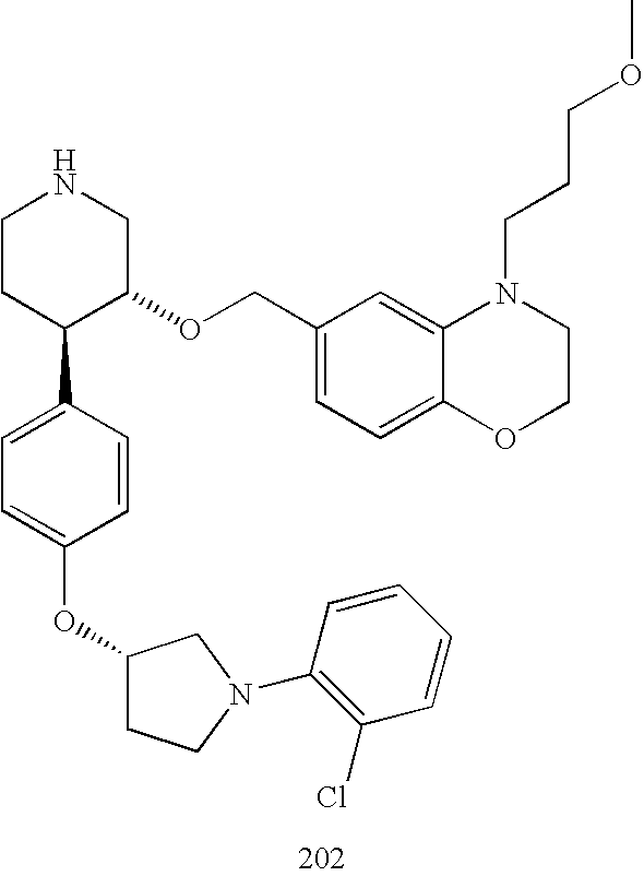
C1CC(C2=CC=C(OC3CCN(C4=C(Cl)C=CC=C4)C3)C=C2)C(OCC2=CC=C3C(=C2)N(CCCOC)CCO3)CN1
